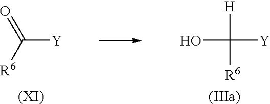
OC([H])([Y])[R6].[R6]C(=O)[Y]
